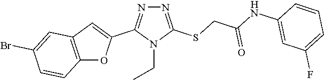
N1=C(SCC(NC2=CC(F)=CC=C2)=O)N(CC)C(C2=CC3=C(O2)C=CC(Br)=C3)=N1
